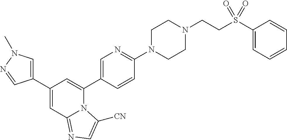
C1(C2=CN(C)N=C2)=CC2=NC=C([CN])N2C(C2=CN=C(N3CCN(CCS(C4=CC=CC=C4)(=O)=O)CC3)C=C2)=C1
